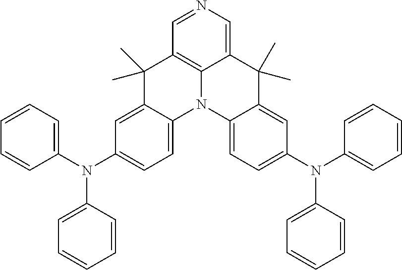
C1(C)(C)C2=CC(N(C3=CC=CC=C3)C3=CC=CC=C3)=CC=C2N2C3=C1C=NC=C3C(C)(C)C1=CC(N(C3=CC=CC=C3)C3=CC=CC=C3)=CC=C21
